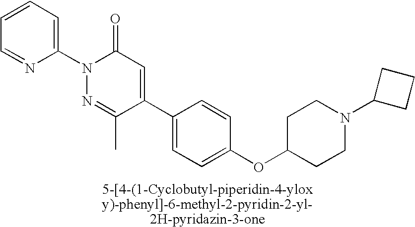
C1=CC=NC(N2N=C(C)C(C3=CC=C(OC4CCN(C5CCC5)CC4)C=C3)=CC2=O)=C1
